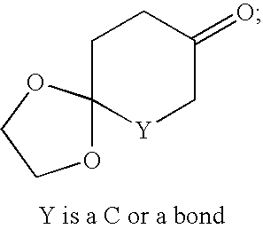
C1CC(=O)C[Y]C12OCCO2
